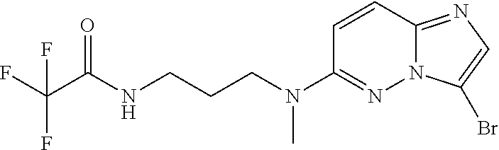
C1=CC2=NC=C(Br)N2N=C1N(CCCNC(C(F)(F)F)=O)C
